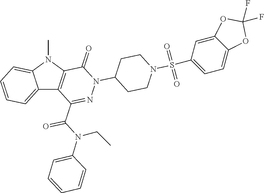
C12=CC=CC=C1N(C)C1=C2C(C(N(CC)C2=CC=CC=C2)=O)=NN(C2CCN(S(C3=CC=C4C(=C3)OC(F)(F)O4)(=O)=O)CC2)C1=O
